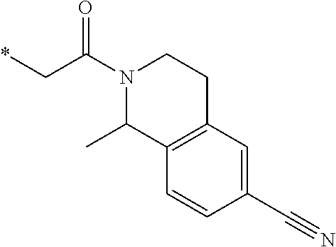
C1(C#N)=CC2=C(C=C1)C(C)N(C(C*)=O)CC2
